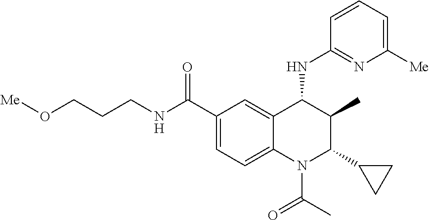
O(CCCNC(C1=CC=C2C(=C1)C(NC1=NC([Me])=CC=C1)C(C)C(C1CC1)N2C(C)=O)=O)[Me]
